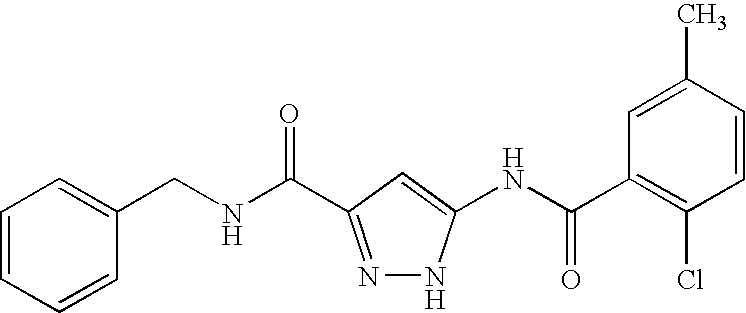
C1=CC=CC(CNC(=O)C2=NNC(NC(C3=C(Cl)C=CC(C)=C3)=O)=C2)=C1
